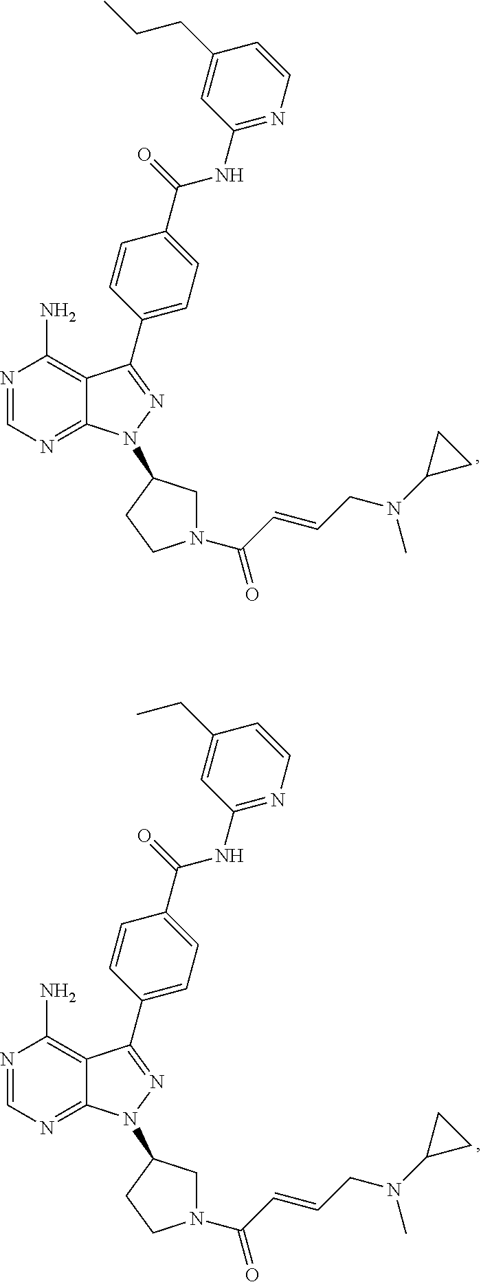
N1=CN=C2C(=C1N)C(C1=CC=C(C(NC3=NC=CC(CCC)=C3)=O)C=C1)=NN2C1CN(C(C=CCN(C2CC2)C)=O)CC1.N1=CN=C2C(=C1N)C(C1=CC=C(C(NC3=NC=CC(CC)=C3)=O)C=C1)=NN2C1CN(C(C=CCN(C2CC2)C)=O)CC1
